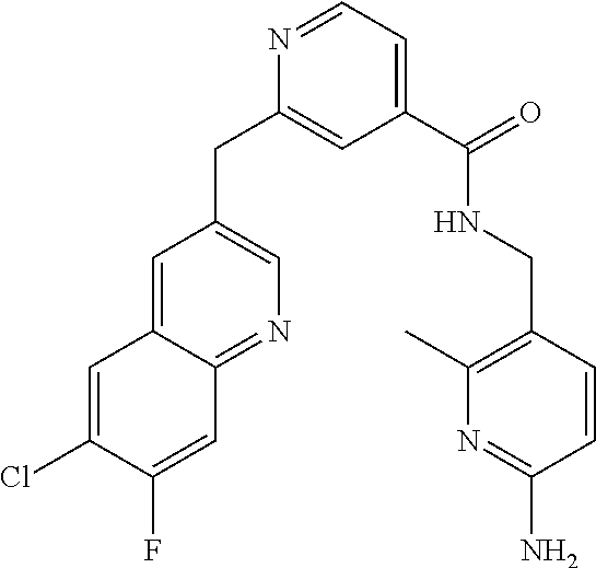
C1=C2C(=NC=C1CC1=CC(C(=O)NCC3=C(C)N=C(N)C=C3)=CC=N1)C=C(F)C(Cl)=C2
